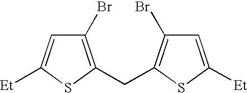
C1(Br)=C(CC2=C(Br)C=C([Et])S2)SC([Et])=C1
